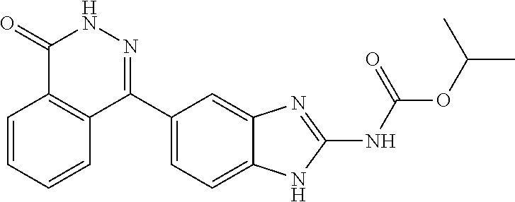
O(C(C)C)C(=O)NC1=NC2=CC(C3=NNC(=O)C4=C3C=CC=C4)=CC=C2N1
